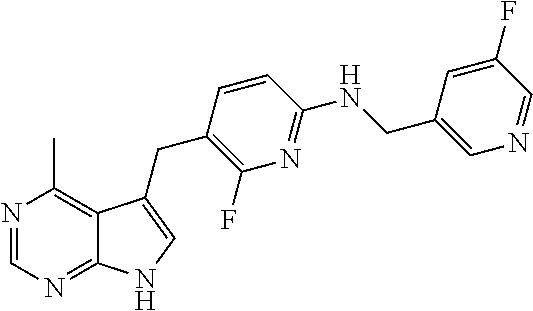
N1=CN=C2C(=C1C)C(CC1=C(F)N=C(NCC3=CN=CC(F)=C3)C=C1)=CN2
